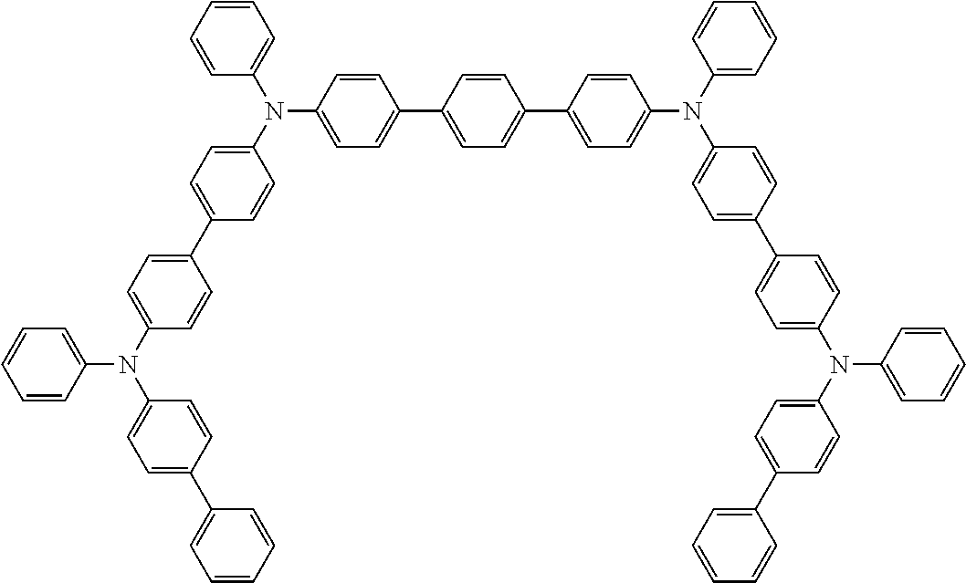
C1=CC=C(N(C2=CC=C(C3=CC=C(C4=CC=C(N(C5=CC=CC=C5)C5=CC=C(C6=CC=C(N(C7=CC=CC=C7)C7=CC=C(C8=CC=CC=C8)C=C7)C=C6)C=C5)C=C4)C=C3)C=C2)C2=CC=C(C3=CC=C(N(C4=CC=CC=C4)C4=CC=C(C5=CC=CC=C5)C=C4)C=C3)C=C2)C=C1
